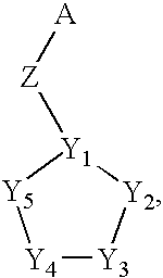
[A][Z][Y1]1[Y2][Y3][Y4][Y5]1
